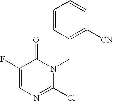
C1=CC(CN2C(=O)C(F)=CN=C2Cl)=C([CN])C=C1
